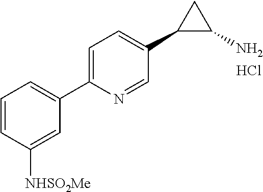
C1=CC([NHSO2Me])=CC(C2=CC=C(C3C(N)C3)C=N2)=C1.Cl
